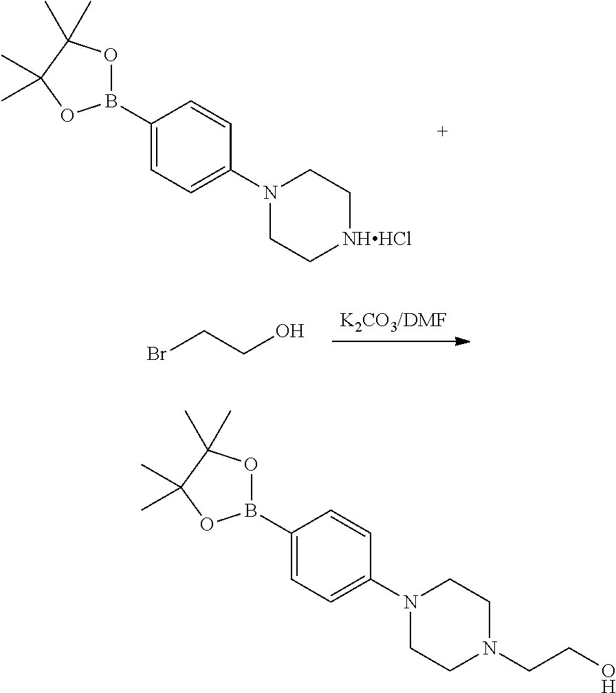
N1(C2=CC=C(B3OC(C)(C)C(C)(C)O3)C=C2)CC[NHHCl]CC1.BrCCO.N1(C2=CC=C(B3OC(C)(C)C(C)(C)O3)C=C2)CCN(CCO)CC1
